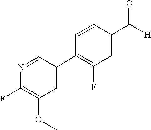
C1(OC)=C(F)N=CC(C2=C(F)C=C(C([H])=O)C=C2)=C1
